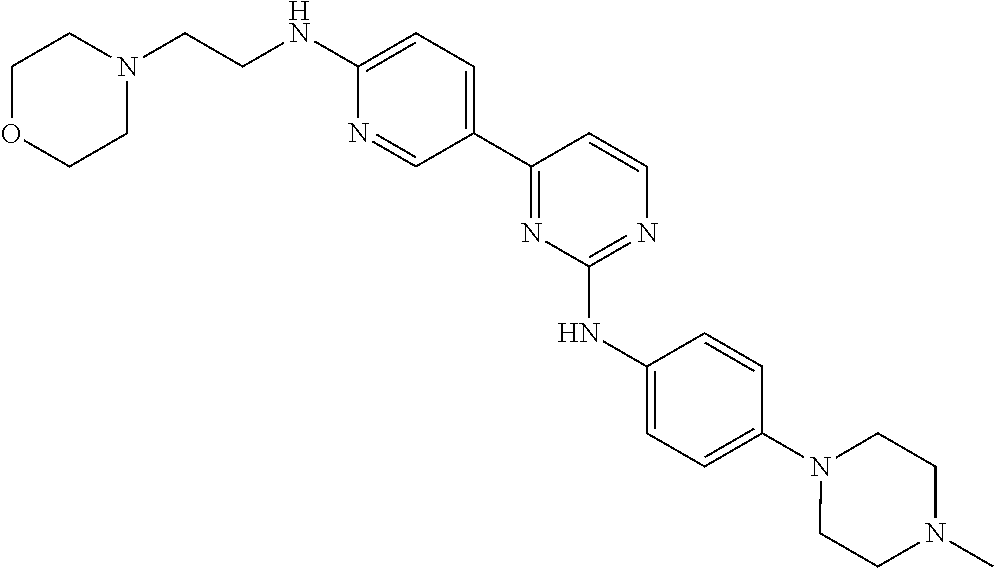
C1(C2=CC=C(NCCN3CCOCC3)N=C2)=NC(NC2=CC=C(N3CCN(C)CC3)C=C2)=NC=C1
